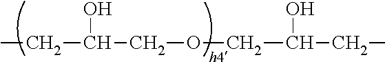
CCC(O)COCC(O)CC
